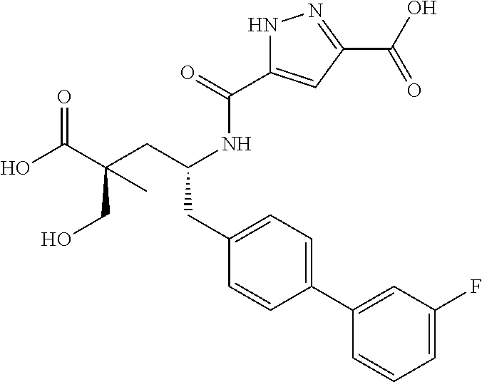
C1(CC(CC(CO)(C(O)=O)C)NC(C2=CC(C(O)=O)=NN2)=O)=CC=C(C2=CC(F)=CC=C2)C=C1
